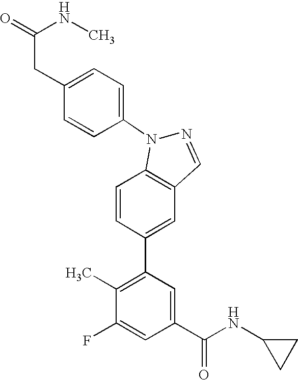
C1=CC(C2=C(C)C(F)=CC(C(NC3CC3)=O)=C2)=CC2=C1N(C1=CC=C(CC(=O)NC)C=C1)N=C2
